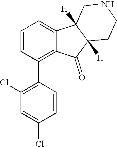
C1=CC=C2C(=C1C1=C(Cl)C=C(Cl)C=C1)C(=O)C1([H])C2([H])CNCC1
